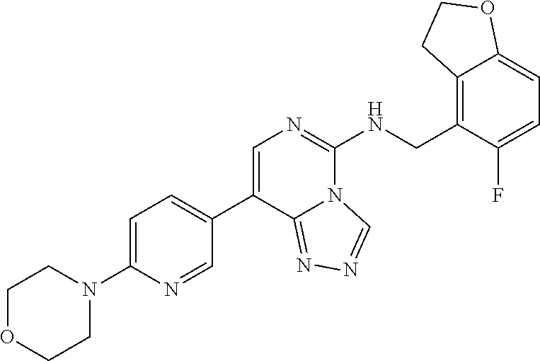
C1OCCN(C2=CC=C(C3=CN=C(NCC4=C5C(=CC=C4F)OCC5)N4C3=NN=C4)C=N2)C1
